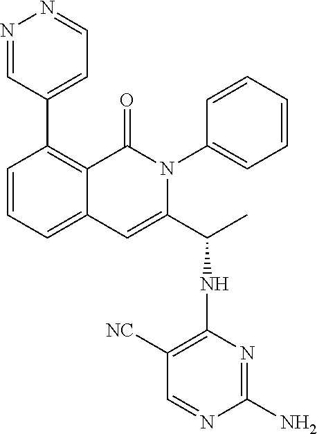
C1(C2=CC=NN=C2)=C2C(=CC=C1)C=C(C(C)NC1=C([NC])C=NC(N)=N1)N(C1=CC=CC=C1)C2=O
